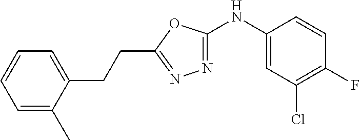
C1(NC2=NN=C(CCC3=CC=CC=C3C)O2)=CC(Cl)=C(F)C=C1
